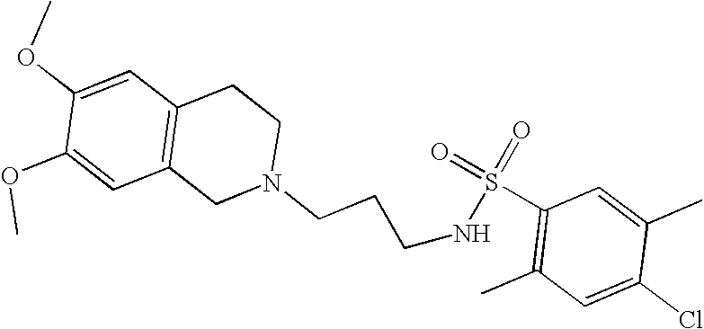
S(=O)(=O)(NCCCN1CC2=C(C=C(OC)C(OC)=C2)CC1)C1=C(C)C=C(Cl)C(C)=C1
